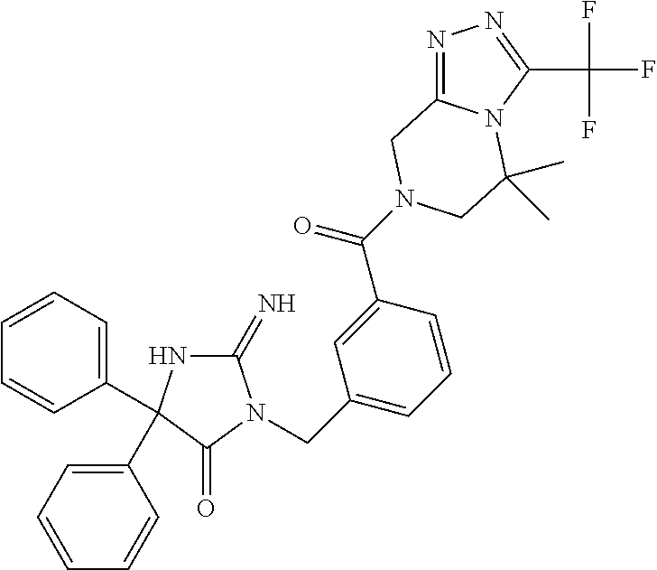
C1(=N)NC(C2=CC=CC=C2)(C2=CC=CC=C2)C(=O)N1CC1=CC=CC(C(=O)N2CC3=NN=C(C(F)(F)F)N3C(C)(C)C2)=C1
